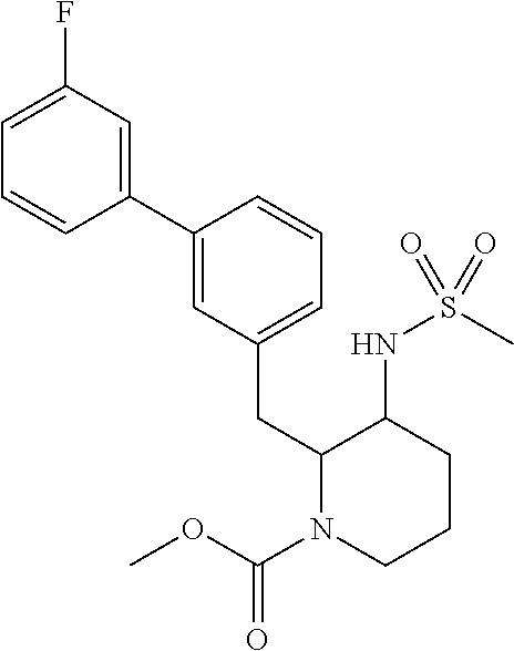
C1(C2=CC(CC3N(C(OC)=O)CCCC3NS(C)(=O)=O)=CC=C2)=CC(F)=CC=C1
